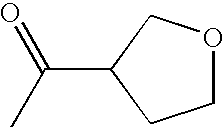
C1OCC(C(C)=O)C1
